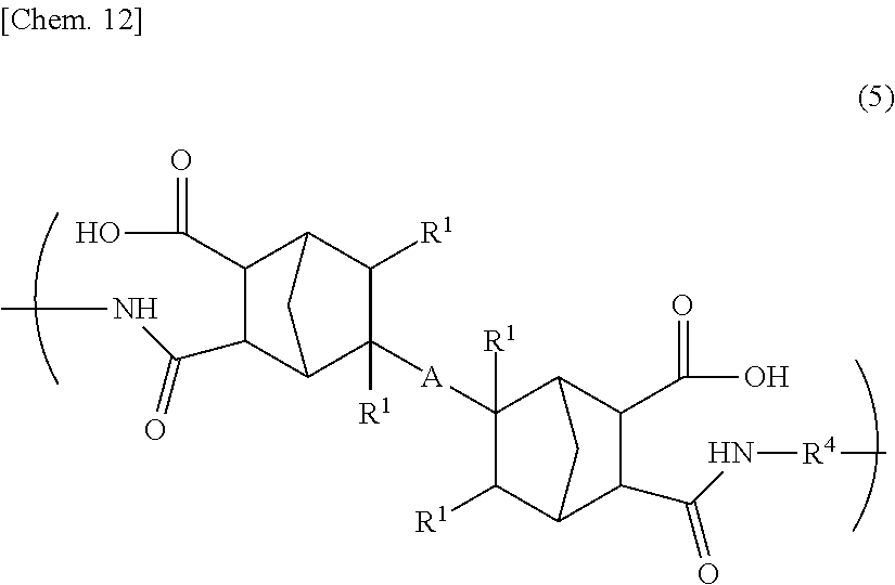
C1([R1])C2C(C(O)=O)C(C(=O)NC)C(C1([A]C1([R1])C([R1])C3C(C(=O)N[R4]C)C(C(=O)O)C1C3)[R1])C2
